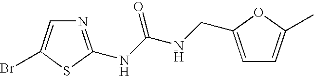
N1=C(NC(NCC2=CC=C(C)O2)=O)SC(Br)=C1
